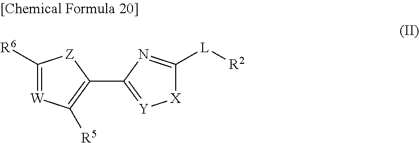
C1([R6])=[W]C([R5])=C(C2=[Y][X]C([L][R2])=N2)[Z]1
